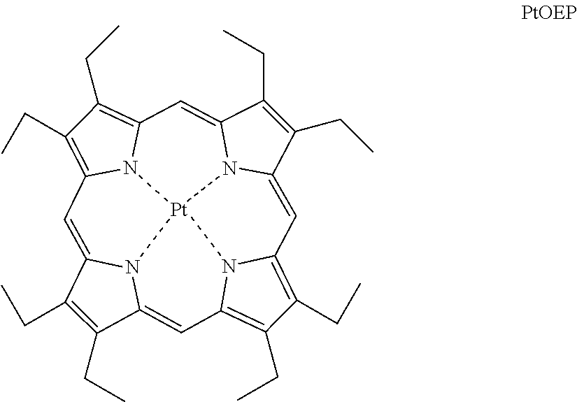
C1(CC)=C(CC)C2=CC3=C(CC)C(CC)=C4N3[Pt]35N2C1=CC1=C(CC)C(CC)=C(N13)C=C1C(CC)=C(CC)C(=C4)N15
